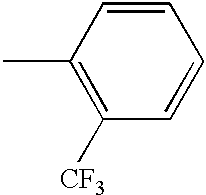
C1=CC(C)=C([CF3])C=C1
